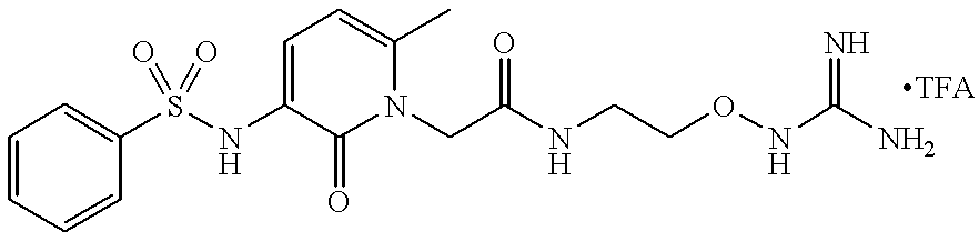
S(NC1=CC=C(C)N(CC(NCCONC(N)=N)=O)C1=O)(=O)(=O)C1=CC=CC=C1.[TFA]
